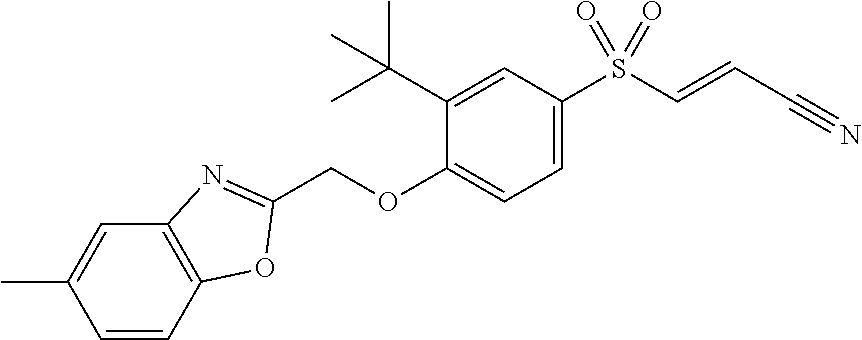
C1(C(C)(C)C)=CC(S(C=CC#N)(=O)=O)=CC=C1OCC1=NC2=C(C=CC(C)=C2)O1
